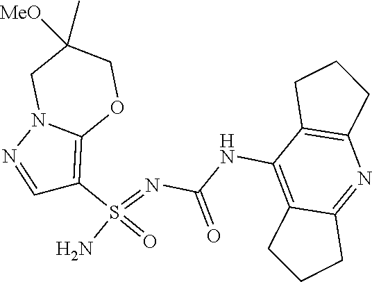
C(NC1=C2C(=NC3=C1CCC3)CCC2)(N=S(N)(=O)C1=C2N(N=C1)CC([MeO])(C)CO2)=O
